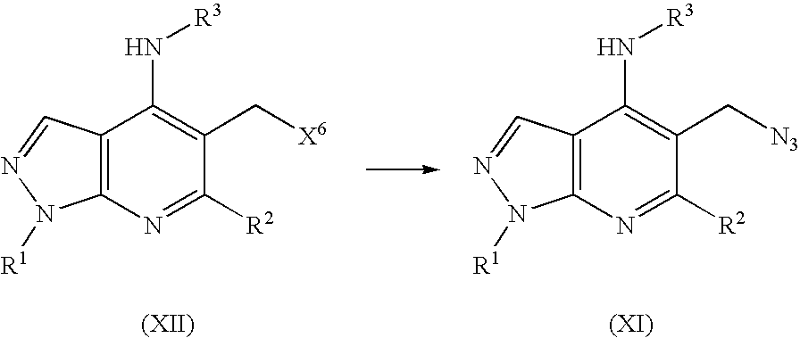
C12=C(N=C([R2])C(C[N3])=C1N[R3])N([R1])N=C2.C12=C(N=C([R2])C(C[X6])=C1N[R3])N([R1])N=C2
